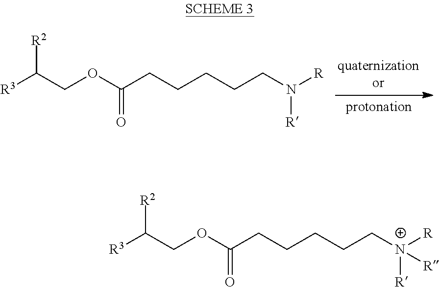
O(C(CCCCCN([R])[R])=O)CC([R3])[R2].O(C(CCCCC[N+]([R])([R])[R])=O)CC([R3])[R2]
